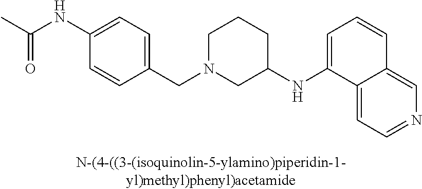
C1N(CC2=CC=C(NC(=O)C)C=C2)CC(NC2=CC=CC3=CN=CC=C23)CC1
